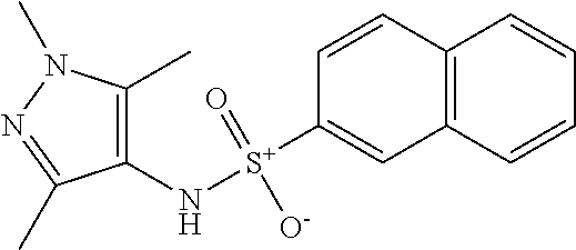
C1(N[S+](C2=CC3=C(C=C2)C=CC=C3)(=O)[O-])=C(C)N(C)N=C1C
